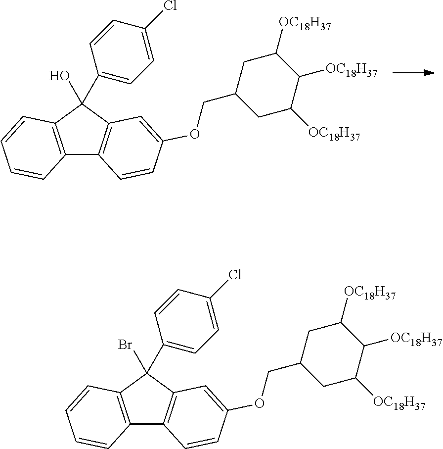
C12=C(C(O)(C3=CC=C(Cl)C=C3)C3=C1C=CC(OCC1CC([OC18H37])C([OC18H37])C([OC18H37])C1)=C3)C=CC=C2.C12=C(C(Br)(C3=CC=C(Cl)C=C3)C3=C1C=CC(OCC1CC([OC18H37])C([OC18H37])C([OC18H37])C1)=C3)C=CC=C2
